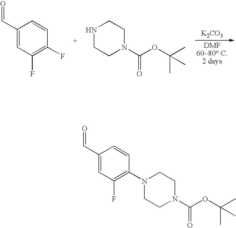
C(C1=CC(F)=C(F)C=C1)=O.[K2CO3].C1CN(C(OC(C)(C)C)=O)CCN1.C1CN(C(OC(C)(C)C)=O)CCN1C1=C(F)C=C(C=O)C=C1
